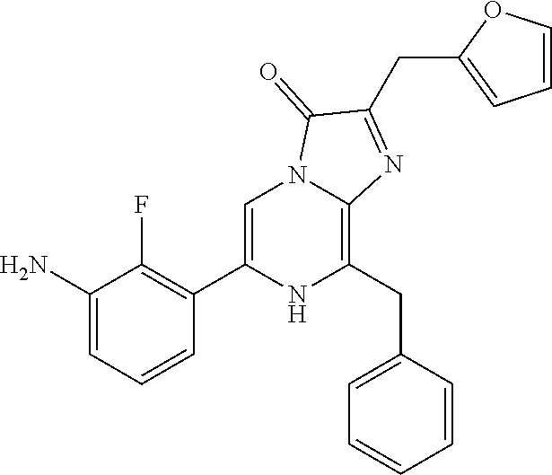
C1(N)=CC=CC(C2=CN3C(=C(CC4=CC=CC=C4)N2)N=C(CC2=CC=CO2)C3=O)=C1F
